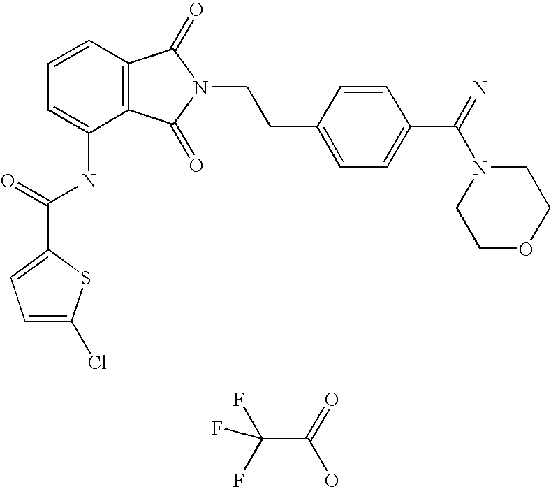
C1=CC=C(NC(=O)C2=CC=C(Cl)S2)C2=C1C(=O)N(CCC1=CC=C(C(=N)N3CCOCC3)C=C1)C2=O.C(C(=O)O)(F)(F)F
